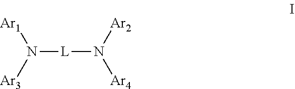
N([L]N([Ar2])[Ar4])([Ar1])[Ar3]
